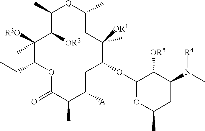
C1(C)[Q]C(C)CC([OR1])(C)C(OC2OC(C)CC(N(C)[R4])C2[OR5])CC([A])C(C)C(=O)OC(CC)C([R3O])(C)C1[OR2]
